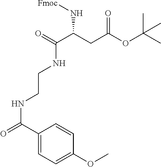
C1(C(=O)NCCNC(C(N[Fmoc])CC(OC(C)(C)C)=O)=O)=CC=C(OC)C=C1
